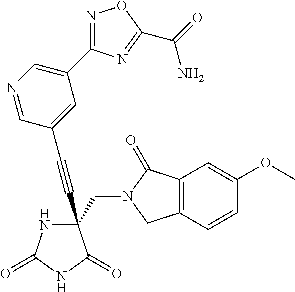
C(#CC1(CN2C(=O)C3=C(C2)C=CC(OC)=C3)NC(=O)NC1=O)C1=CC(C2=NOC(C(=O)N)=N2)=CN=C1
